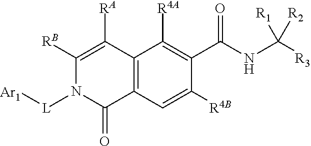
C1([RB])=C([RA])C2=C(C(=O)N1[L][Ar1])C=C([R4B])C(C(NC([R3])([R2])[R1])=O)=C2[R4A]
